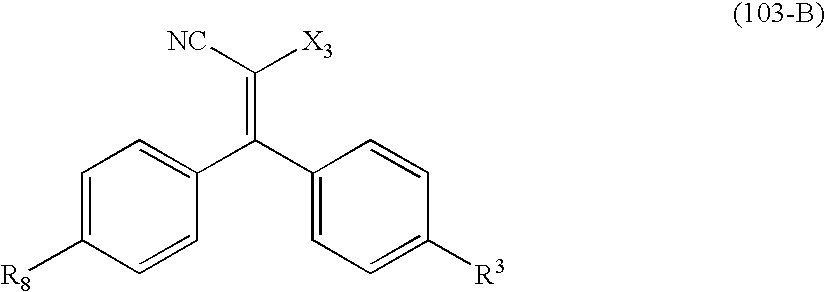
C(=C([NC])[X3])(C1=CC=C([R3])C=C1)C1=CC=C([R8])C=C1
